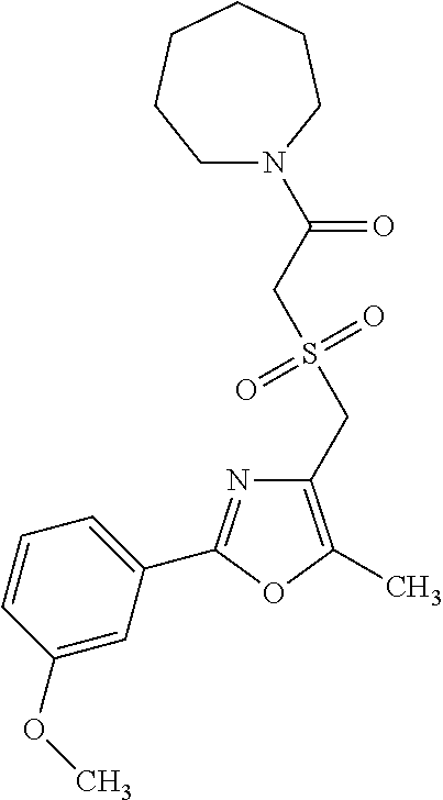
C1(CS(=O)(=O)CC(=O)N2CCCCCC2)=C(C)OC(C2=CC=CC(OC)=C2)=N1
